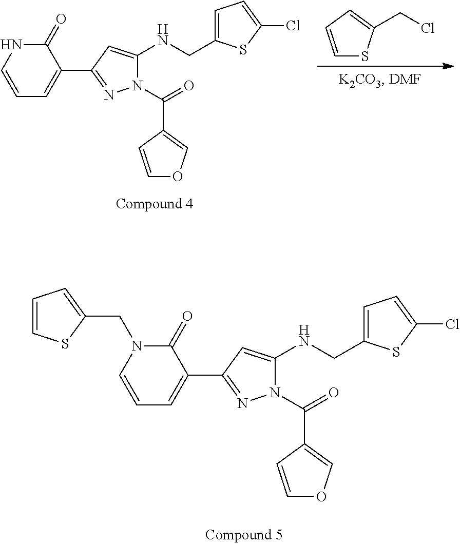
C1=CC=C(C2=NN(C(C3=COC=C3)=O)C(NCC3=CC=C(Cl)S3)=C2)C(=O)N1CC1=CC=CS1.C1=CC=C(C2=NN(C(C3=COC=C3)=O)C(NCC3=CC=C(Cl)S3)=C2)C(=O)N1.C1=CC=C(CCl)S1
